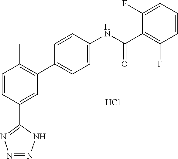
C1=CC(C2=NN=NN2)=CC(C2=CC=C(NC(C3=C(F)C=CC=C3F)=O)C=C2)=C1C.Cl
